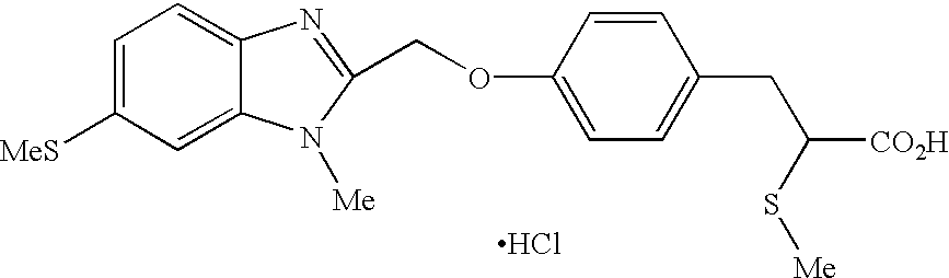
C1=C([MeS])C=C2C(=C1)N=C(COC1=CC=C(CC([CO2H])S[Me])C=C1)N2[Me].Cl
